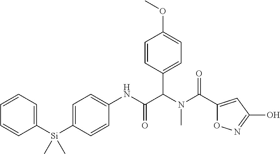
C1=C([Si](C)(C2=CC=CC=C2)C)C=CC(NC(C(N(C(=O)C2=CC(O)=NO2)C)C2=CC=C(OC)C=C2)=O)=C1
